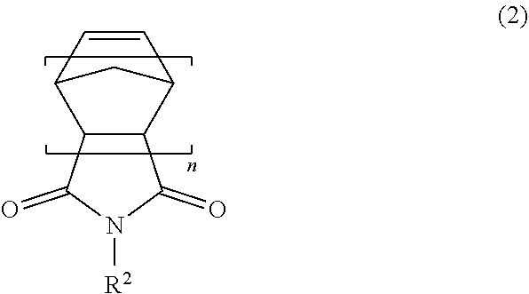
C12C3C=CC(C1C(=O)N([R2])C2=O)C3
